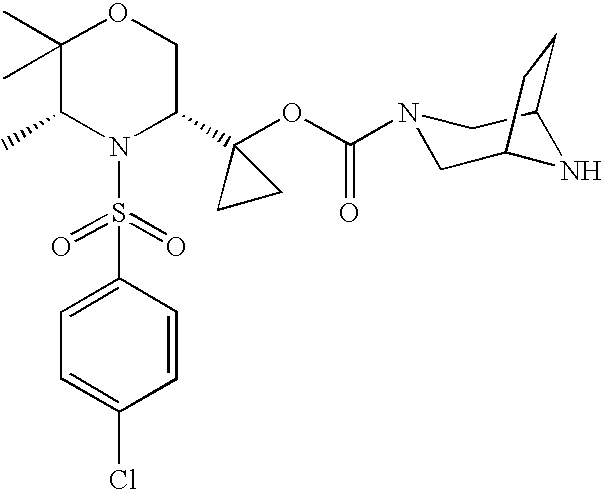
C1=C(S(=O)(=O)N2C(C3(OC(=O)N4CC5NC(C4)CC5)CC3)COC(C)(C)C2C)C=CC(Cl)=C1
